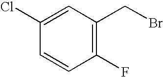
C1(Cl)=CC(CBr)=C(F)C=C1
